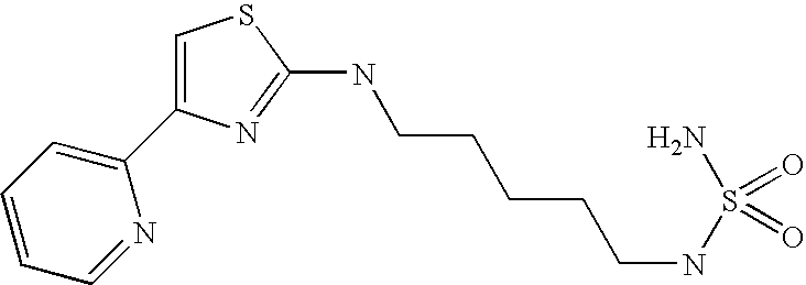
C1=C(C2=CC=CC=N2)N=C(NCCCCCNS(N)(=O)=O)S1
